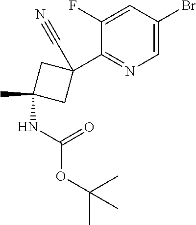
C1(F)=CC(Br)=CN=C1C1(C#N)CC(C)(NC(=O)OC(C)(C)C)C1
